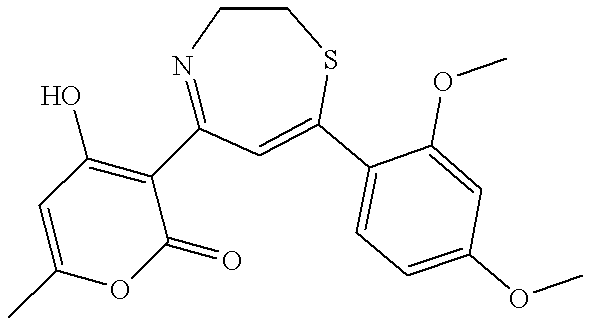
N1=C(C2=C(O)C=C(C)OC2=O)C=C(C2=CC=C(OC)C=C2OC)SCC1
